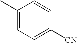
C1(C)=CC=C([CN])C=C1
